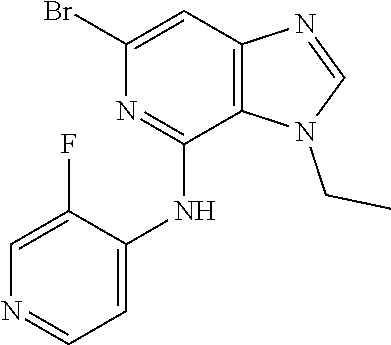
C1=C(Br)N=C(NC2=CC=NC=C2F)C2=C1N=CN2CC
